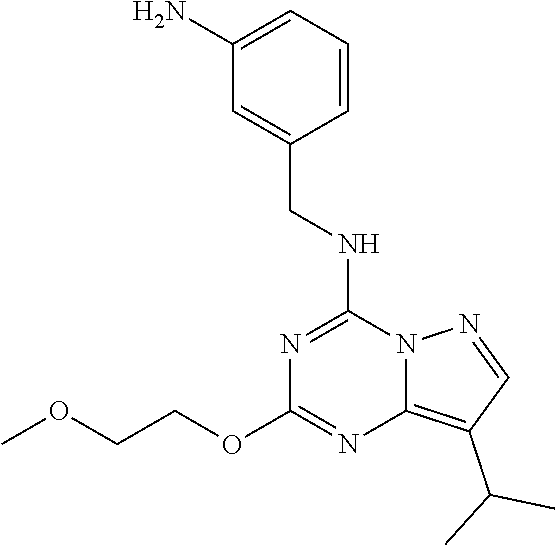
C1(N)=CC=CC(CNC2=NC(OCCOC)=NC3=C(C(C)C)C=NN23)=C1
